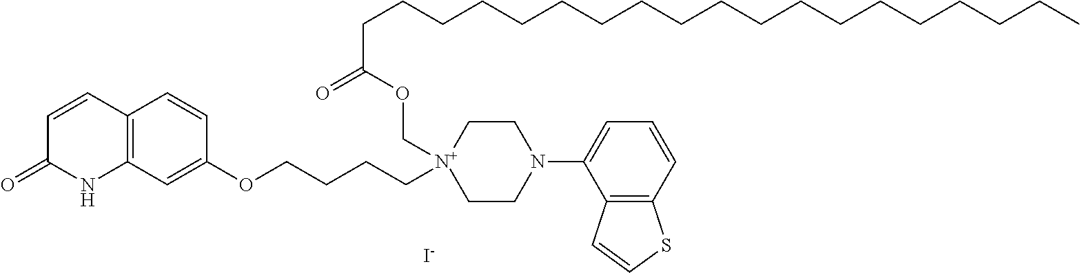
C12=C(C=C(OCCCC[N+]3(COC(CCCCCCCCCCCCCCCCCCC)=O)CCN(C4=CC=CC5=C4C=CS5)CC3)C=C1)NC(=O)C=C2.[I-]
